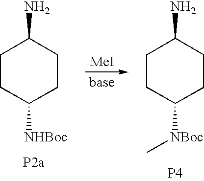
C1CC([NBoc]C)CCC1N.[P4].C1CC([NHBoc])CCC1N.[MeI]
